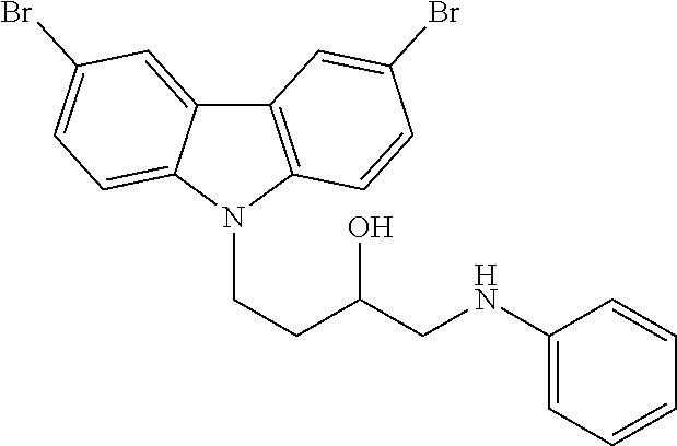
C12=C(N(CCC(CNC3=CC=CC=C3)O)C3=CC=C(Br)C=C13)C=CC(Br)=C2
